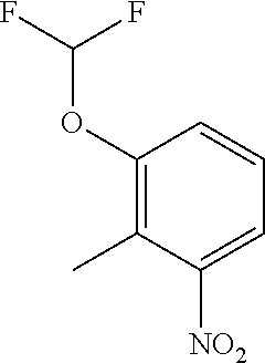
C1(OC(F)F)=C(C)C([NO2])=CC=C1
